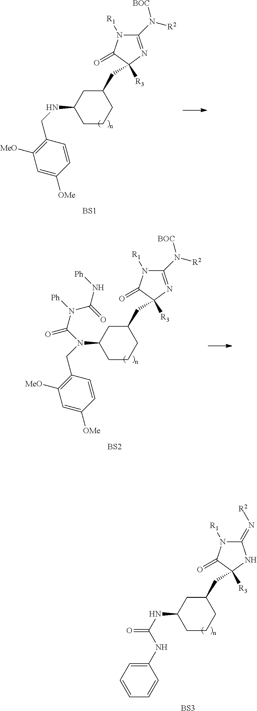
C1(N([R2])[BOC])=NC([R3])(CC2CCCC(NCC3=C([MeO])C=C([OMe])C=C3)C2)C(=O)N1[R1].[BS1].C1(N([R2])[BOC])=NC([R3])(CC2CCCC(N(CC3=C([MeO])C=C([OMe])C=C3)C(N([Ph])C(=O)N[Ph])=O)C2)C(=O)N1[R1].[BS2].C1(=N[R2])N([R1])C(=O)C([R3])(CC2CCCC(NC(NC3=CC=CC=C3)=O)C2)N1.[BS3]
